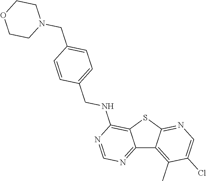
C12=NC=NC(NCC3=CC=C(CN4CCOCC4)C=C3)=C1SC1=NC=C(Cl)C(C)=C21
